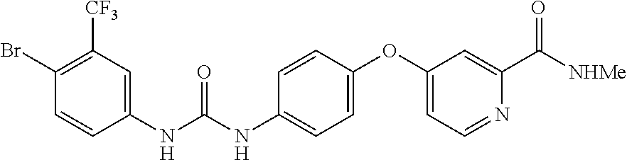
C1(Br)=C([CF3])C=C(NC(NC2=CC=C(OC3=CC=NC(C([NHMe])=O)=C3)C=C2)=O)C=C1
